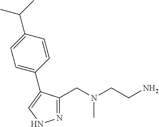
N1=C(CN(CCN)C)C(C2=CC=C(C(C)C)C=C2)=CN1
